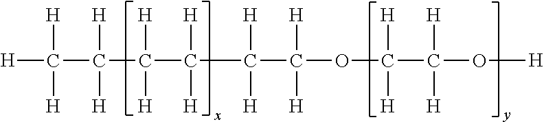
[H]C(C([H])([H])C([H])([H])C([H])([H])C(C([H])([H])OC([H])([H])C([H])([H])O[H])([H])[H])([H])[H]
